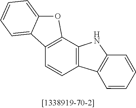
C12=C(C3=C(C=C1)C1=C(N3)C=CC=C1)OC1=CC=CC=C21
